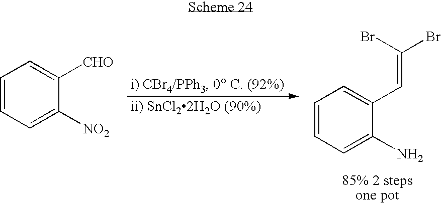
C1=CC=C([NO2])C([CHO])=C1.C1=CC=C(N)C(C=C(Br)Br)=C1
